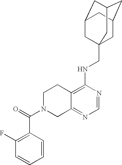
C12=C(NCC34CC5CC(CC(C3)C5)C4)N=CN=C1CN(C(=O)C1=C(F)C=CC=C1)CC2
